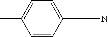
C1=CC(C#N)=CC=C1C
